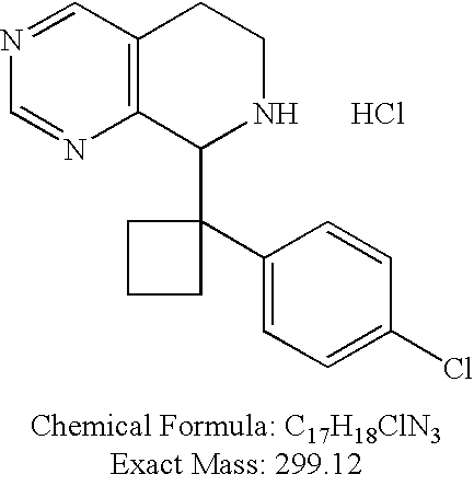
C12=C(C(C3(C4=CC=C(Cl)C=C4)CCC3)NCC1)N=CN=C2.Cl
